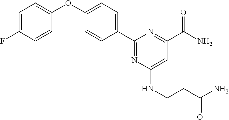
C1(C2=CC=C(OC3=CC=C(F)C=C3)C=C2)=NC(NCCC(N)=O)=CC(C(=O)N)=N1
